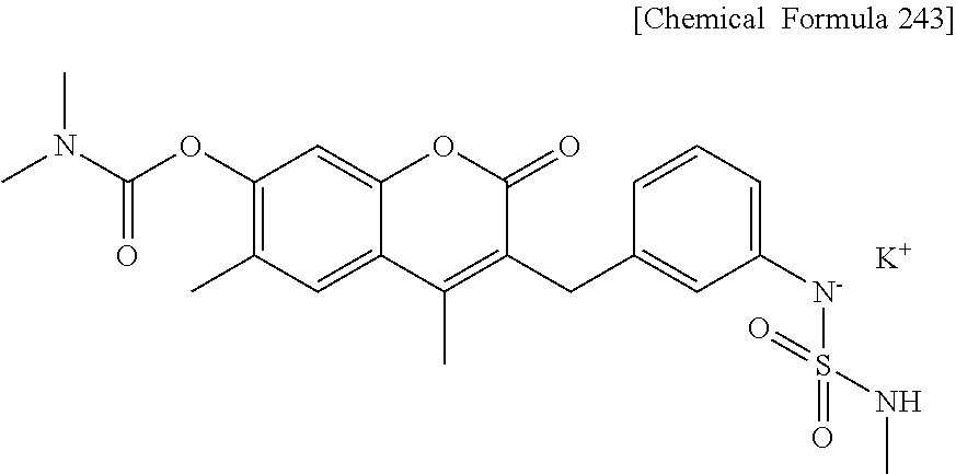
C12=CC(C)=C(OC(N(C)C)=O)C=C1OC(=O)C(CC1=CC([N-]S(NC)(=O)=O)=CC=C1)=C2C.[K]
